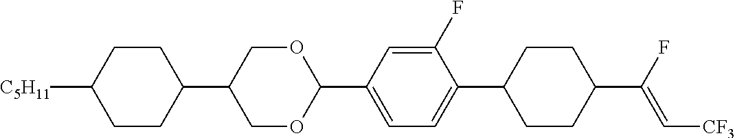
C1CC(C2COC(C3=CC=C(C4CCC(C(F)=C[CF3])CC4)C(F)=C3)OC2)CCC1[C5H11]
